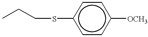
CCCSc1ccc([OCH3])cc1
